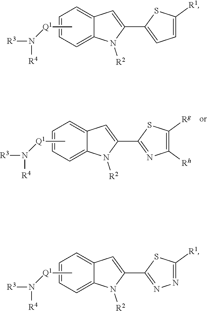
C1=C2C(=CC=C1)C=C(C1=NC([Rh])=C([Rg])S1)N2[R2].[Q1](C)N([R3])[R4].C1=C2C(=CC=C1)C=C(C1=NN=C([R1])S1)N2[R2].[Q1](C)N([R3])[R4].C1=C2C(=CC=C1)C=C(C1=CC=C([R1])S1)N2[R2].[Q1](C)N([R3])[R4]
